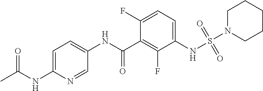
S(NC1=CC=C(F)C(C(NC2=CC=C(NC(C)=O)N=C2)=O)=C1F)(=O)(=O)N1CCCCC1
